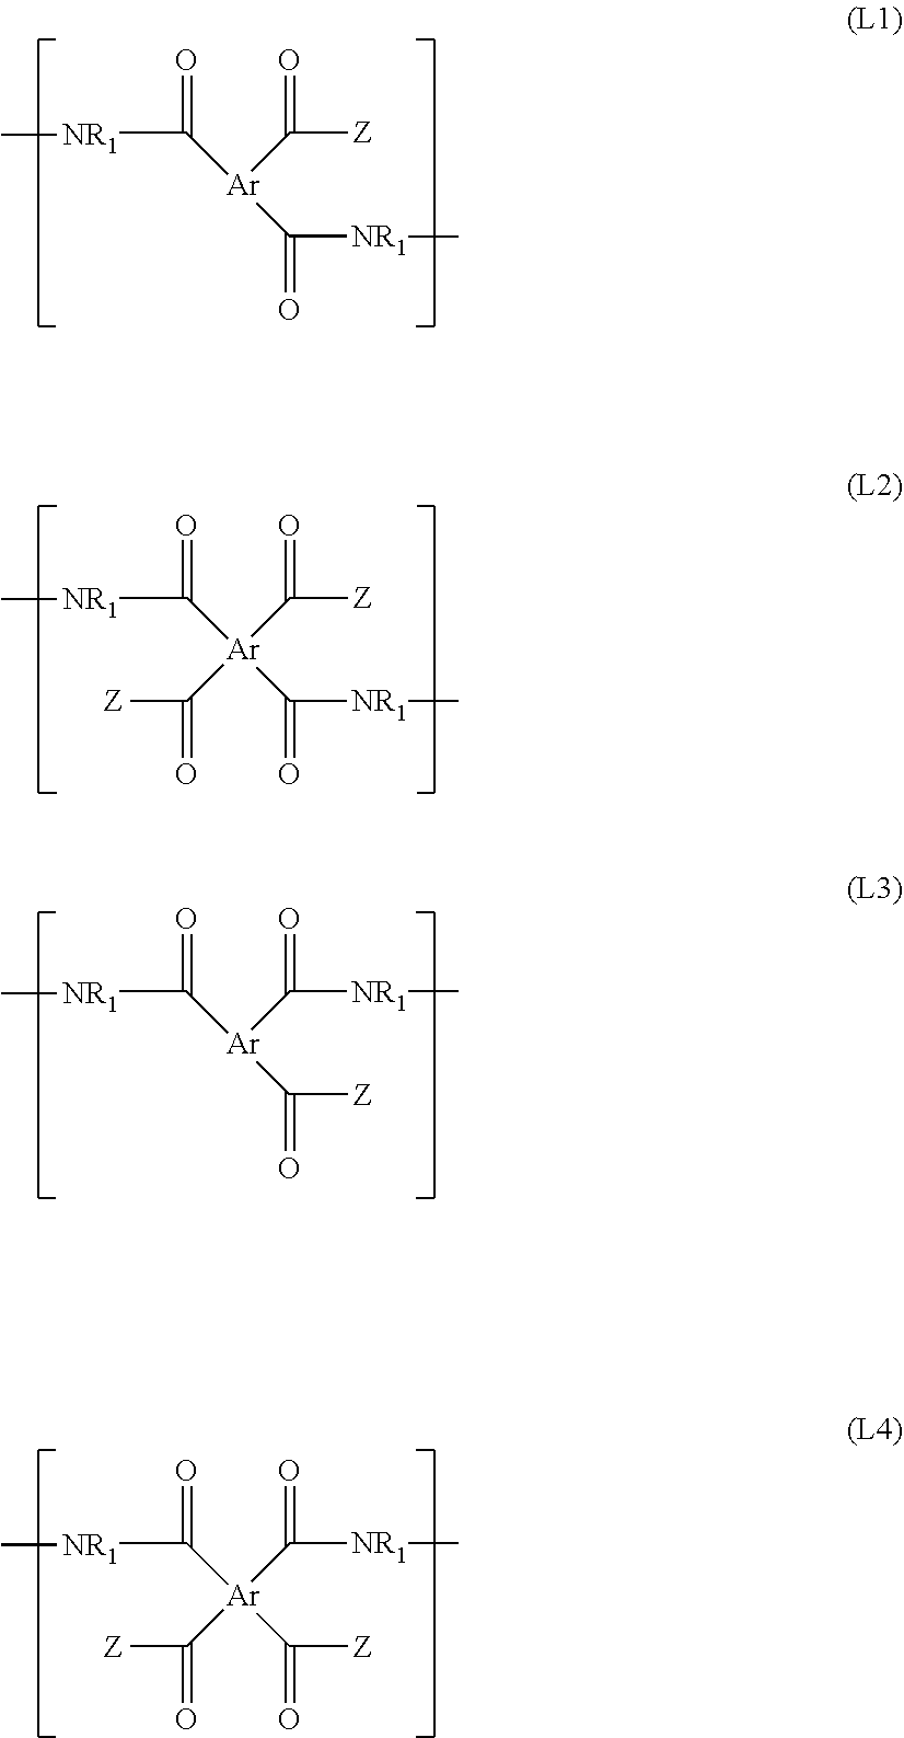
[NR1](C([Ar](C([Z])=O)C([NR1]C)=O)=O)C.[NR1](C([Ar](C([Z])=O)(C([NR1]C)=O)C([Z])=O)=O)C.[NR1](C([Ar](C([NR1]C)=O)C([Z])=O)=O)C.[NR1](C([Ar](C([NR1]C)=O)(C([Z])=O)C([Z])=O)=O)C
